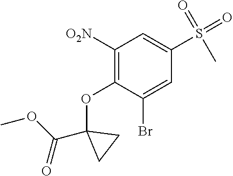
C1([O2N])=C(OC2(C(OC)=O)CC2)C(Br)=CC(S(=O)(C)=O)=C1
